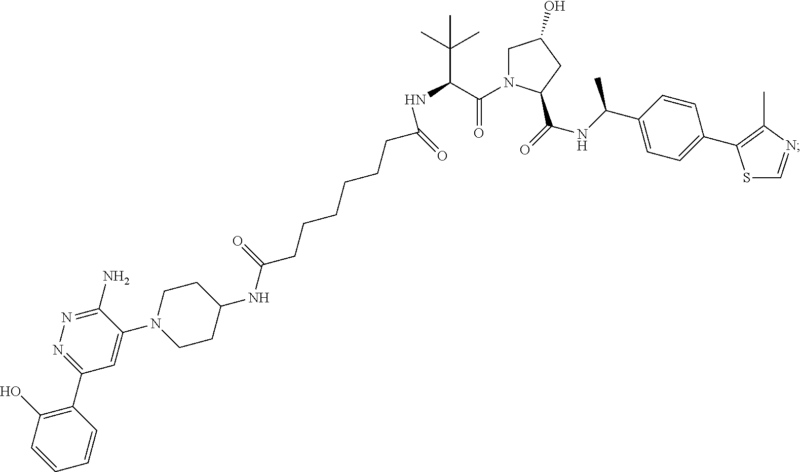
C1(NC(CCCCCCC(NC(C(N2CC(O)CC2C(=O)NC(C2=CC=C(C3=C(C)N=CS3)C=C2)C)=O)C(C)(C)C)=O)=O)CCN(C2=CC(C3=C(O)C=CC=C3)=NN=C2N)CC1
